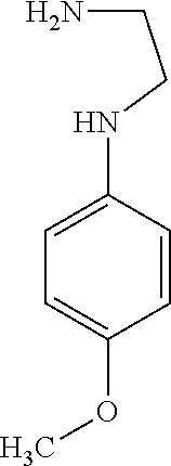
C1(NCCN)=CC=C(OC)C=C1
